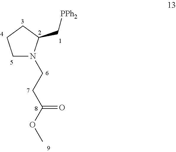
C1N(CCC(=O)OC)C(C[PPh2])CC1
